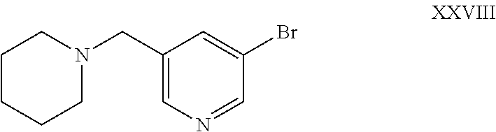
C1CCCN(CC2=CN=CC(Br)=C2)C1
